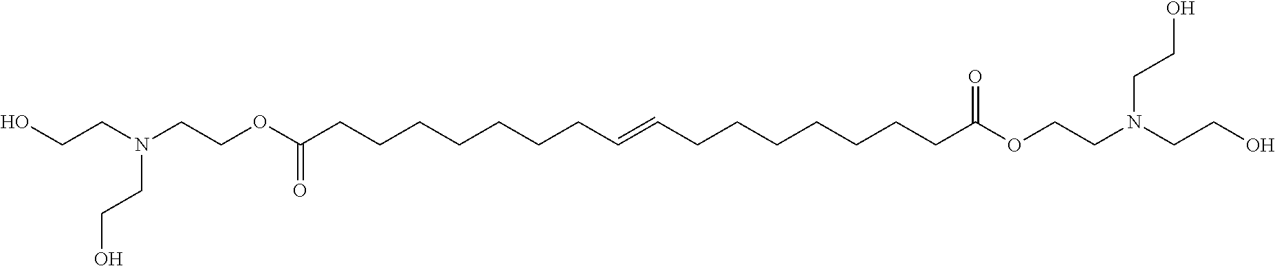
OCCN(CCOC(CCCCCCCC=CCCCCCCCC(OCCN(CCO)CCO)=O)=O)CCO
